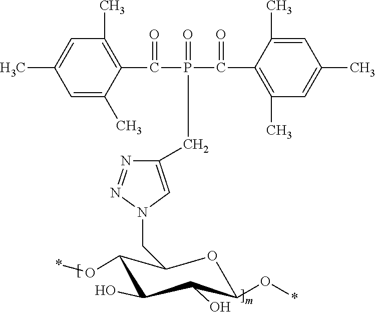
C1=C(C)C(C(=O)P(=O)(C(=O)C2=C(C)C=C(C)C=C2C)CC2=CN(CC3OC(O*)C(O)C(O)C3O*)N=N2)=C(C)C=C1C
